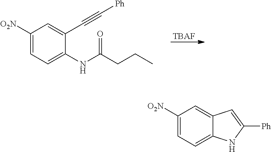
C1([O2N])=CC=C2C(=C1)C=C([Ph])N2.C1([O2N])=CC=C(NC(CCC)=O)C(C#C[Ph])=C1.[TBAF]
